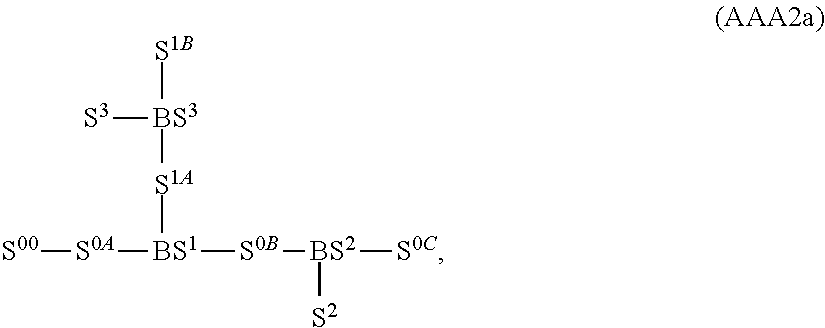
[S00][S0A][BS1]([S1A][BS3]([S1B])[S3])[S0B][BS2]([S2])[S0C]
